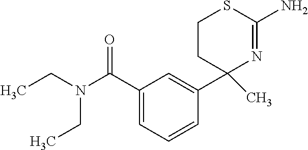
C1(C(N(CC)CC)=O)=CC=CC(C2(C)N=C(N)SCC2)=C1
